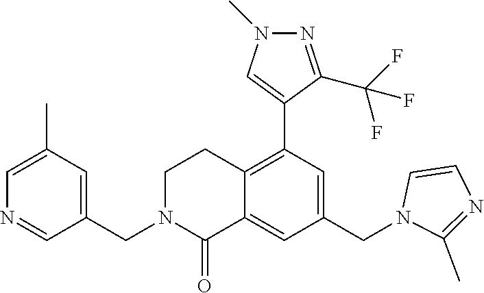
C1=C(C)C=C(CN2CCC3=C(C4=CN(C)N=C4C(F)(F)F)C=C(CN4C=CN=C4C)C=C3C2=O)C=N1
